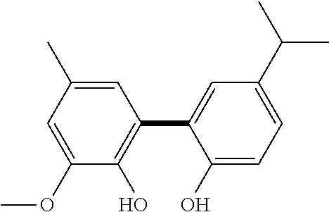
C1=C(C)C=C(OC)C(O)=C1C1=CC(C(C)C)=CC=C1O
